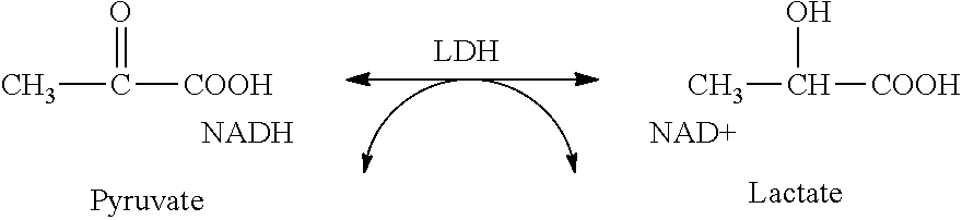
CC(O)[COOH].[NAD+].CC(=O)[COOH].[NADH]
